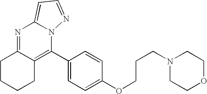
N1=C2C(=C(C3=CC=C(OCCCN4CCOCC4)C=C3)N3C1=CC=N3)CCCC2
